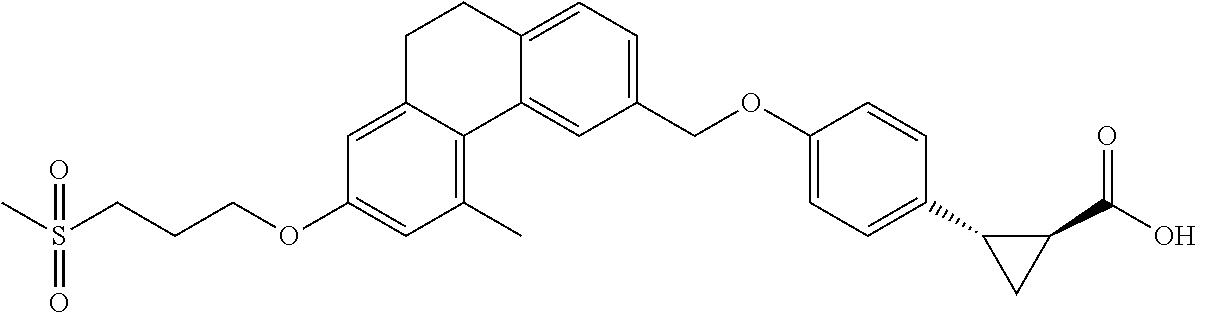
C12=CC=C(COC3=CC=C(C4C(C(O)=O)C4)C=C3)C=C1C1=C(C)C=C(OCCCS(C)(=O)=O)C=C1CC2
